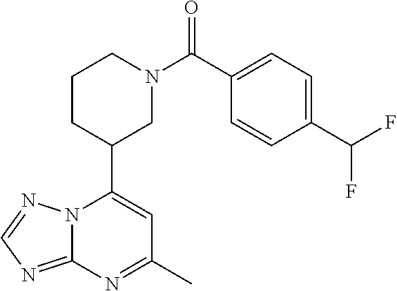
N12C(=NC=N1)N=C(C)C=C2C1CN(C(=O)C2=CC=C(C(F)F)C=C2)CCC1
